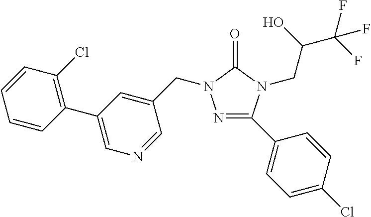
N1=C(C2=CC=C(Cl)C=C2)N(CC(C(F)(F)F)O)C(=O)N1CC1=CC(C2=C(Cl)C=CC=C2)=CN=C1
